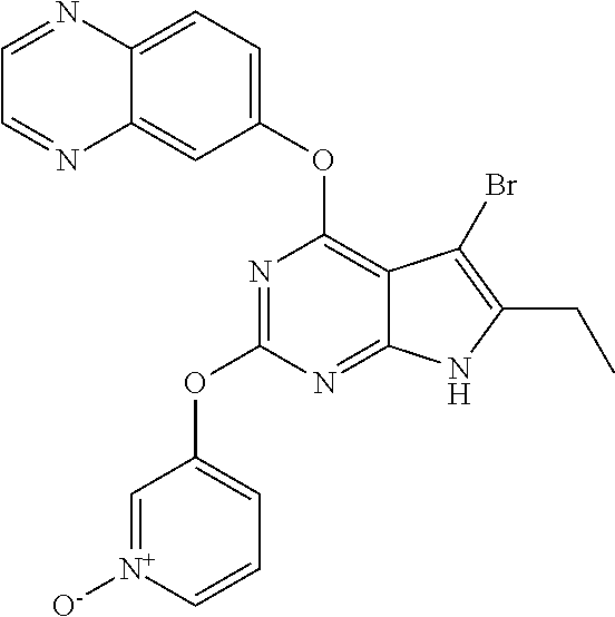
C12=NC(OC3=CC=C[N+]([O-])=C3)=NC(OC3=CC=C4C(=C3)N=CC=N4)=C1C(Br)=C(CC)N2
